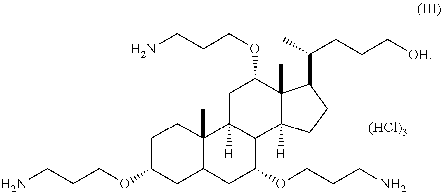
C1C(OCCCN)CC2C(C)(C1)C1([H])C(C(OCCCN)C2)C2([H])C(C)(C(OCCCN)C1)C(C(C)CCC[OH])CC2.[(HCl)3]
